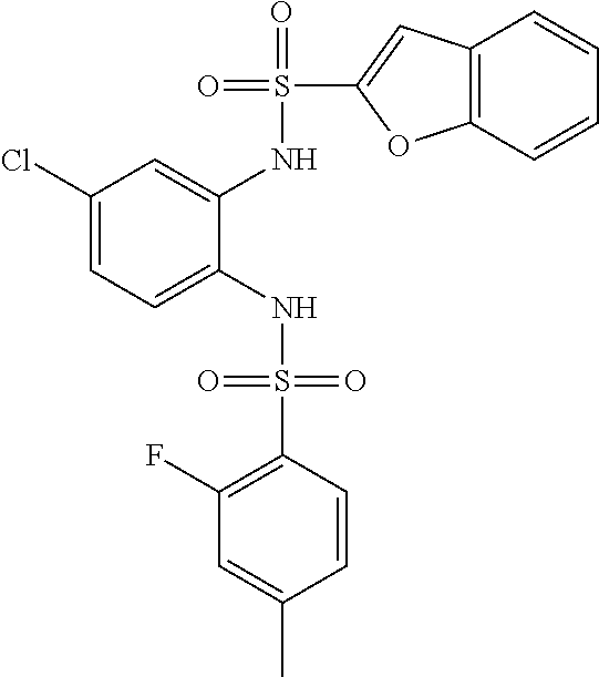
C1(Cl)=CC=C(NS(=O)(=O)C2=C(F)C=C(C)C=C2)C(NS(=O)(C2=CC3=C(O2)C=CC=C3)=O)=C1
